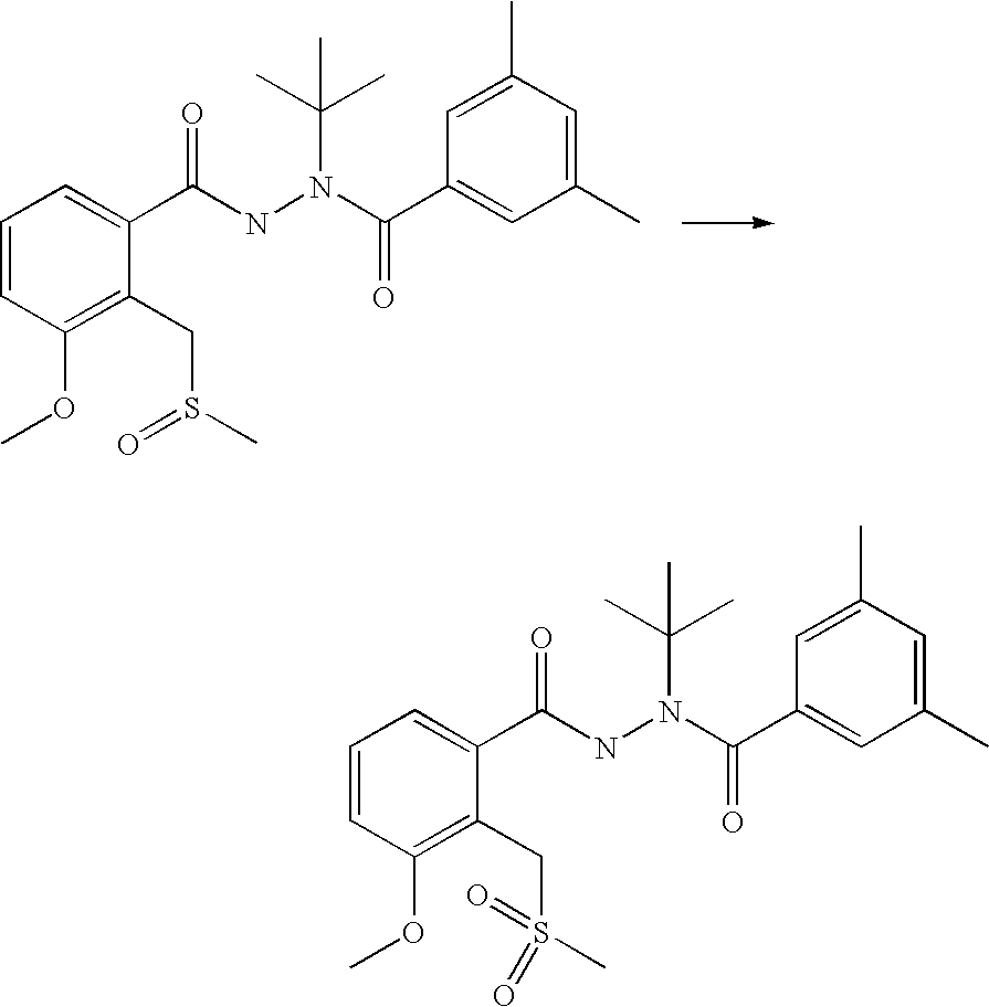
C1=C(C(NN(C(C2=CC(C)=CC(C)=C2)=O)C(C)(C)C)=O)C(CS(C)=O)=C(OC)C=C1.C1=C(C(NN(C(C2=CC(C)=CC(C)=C2)=O)C(C)(C)C)=O)C(CS(C)(=O)=O)=C(OC)C=C1
